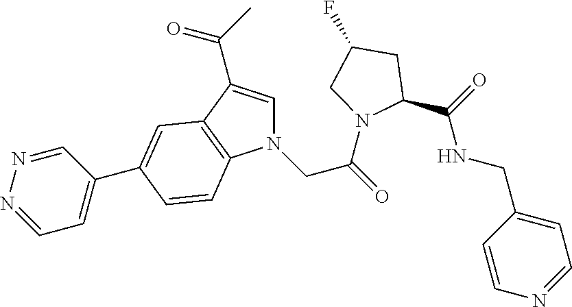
N1(CC(=O)N2C(C(NCC3=CC=NC=C3)=O)CC(F)C2)C=C(C(C)=O)C2=C1C=CC(C1=CC=NN=C1)=C2
